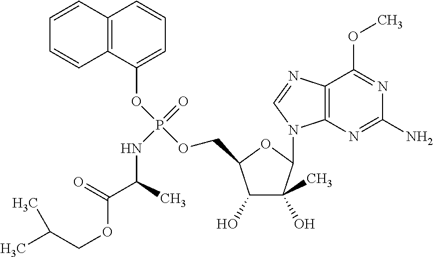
C1(O)C(C)(O)C(N2C3=C(N=C2)C(OC)=NC(N)=N3)OC1COP(OC1=CC=CC2=C1C=CC=C2)(=O)NC(C(OCC(C)C)=O)C
